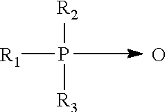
P([R3])([R2])[R1].O
